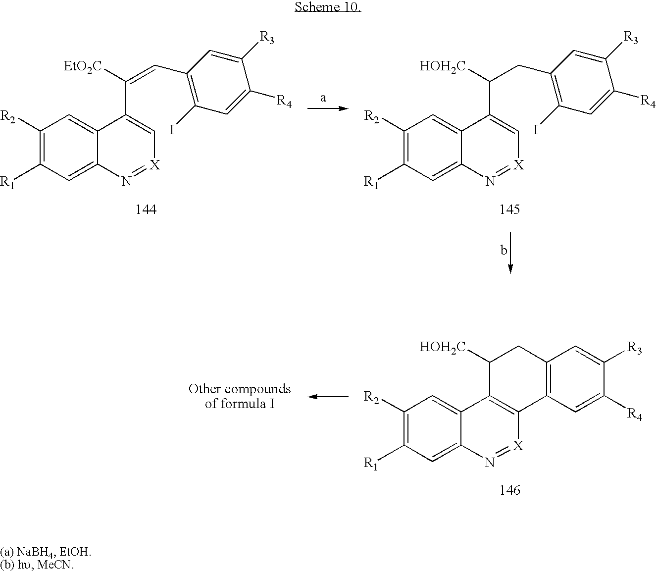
C1([R2])=C([R1])C=C2C(=C1)C1=C([X]=N2)C2=C(CC1[HOH2C])C=C([R3])C([R4])=C2.[Other compoundsof formula I].C1([R2])=C([R1])C=C2C(=C1)C(C(=CC1=C(I)C=C([R4])C([R3])=C1)[EtO2C])=C[X]=N2.C1([R2])=C([R1])C=C2C(=C1)C(C(CC1=C(I)C=C([R4])C([R3])=C1)[HOH2C])=C[X]=N2
